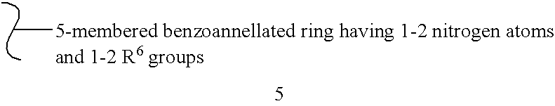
[5-membered benzoannellated ring having 1-2 nitrogen atomsand 1-2 R6 groups]C
